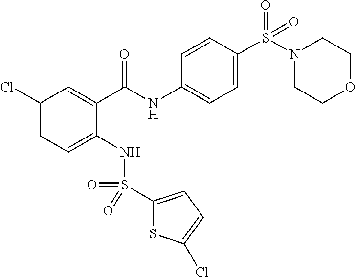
C1(Cl)=CC=C(NS(=O)(=O)C2=CC=C(Cl)S2)C(C(NC2=CC=C(S(N3CCOCC3)(=O)=O)C=C2)=O)=C1
